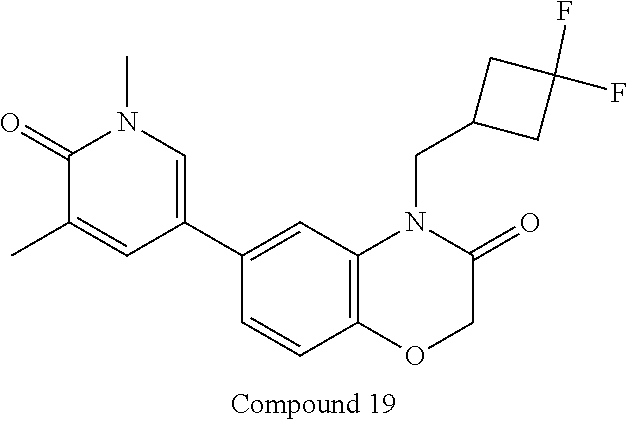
C1=CC2=C(C=C1C1=CN(C)C(=O)C(C)=C1)N(CC1CC(F)(F)C1)C(=O)CO2
